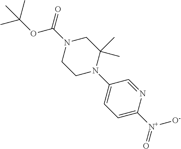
N1(C(OC(C)(C)C)=O)CCN(C2=CC=C([N+]([O-])=O)N=C2)C(C)(C)C1
